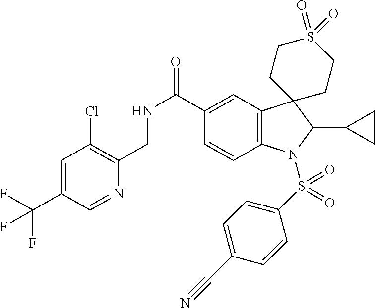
C1=C(C(F)(F)F)C=NC(CNC(=O)C2=CC3=C(C=C2)N(S(C2=CC=C(C#N)C=C2)(=O)=O)C(C2CC2)C32CCS(=O)(=O)CC2)=C1Cl
